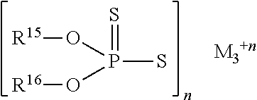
P(S)(O[R15])(O[R16])=S
